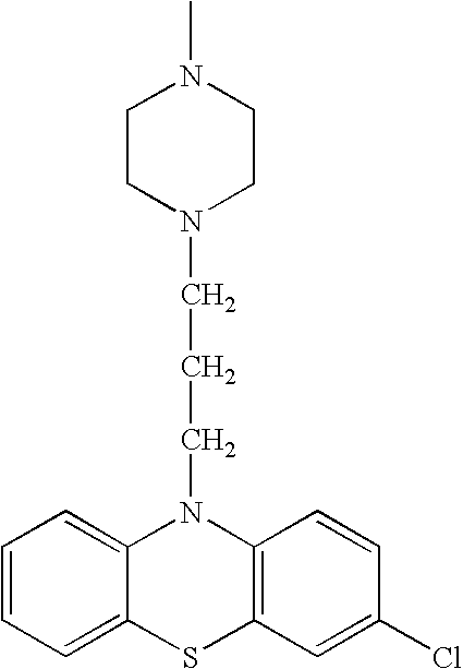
C1CN(CCCN2C3=CC=CC=C3SC3=C2C=CC(Cl)=C3)CCN1C
